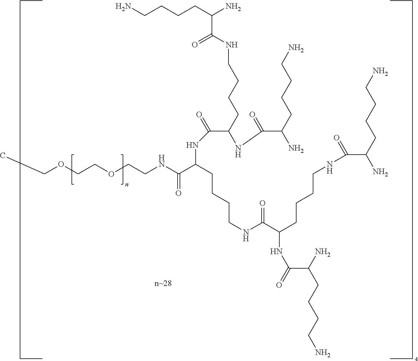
C(NC(C(NCCOCCOCC)=O)CCCCNC(C(NC(C(N)CCCCN)=O)CCCCNC(C(N)CCCCN)=O)=O)(C(NC(C(N)CCCCN)=O)CCCCNC(=O)C(N)CCCCN)=O
